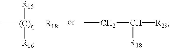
C(C([R18])[R29])C.C[(C)q]([R15])([R16])[R18]
